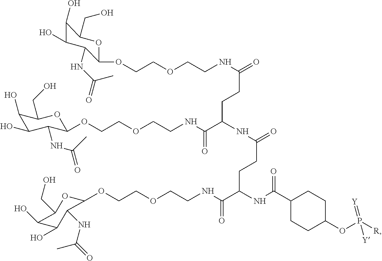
P(OC1CCC(C(NC(C(NCCOCCOC2OC(CO)C(O)C(O)C2NC(=O)C)=O)CCC(=O)NC(C(NCCOCCOC2C(NC(=O)C)C(O)C(O)C(CO)O2)=O)CCC(=O)NCCOCCOC2C(NC(=O)C)C(O)C(O)C(CO)O2)=O)CC1)([R])(=[Y])[Y]
